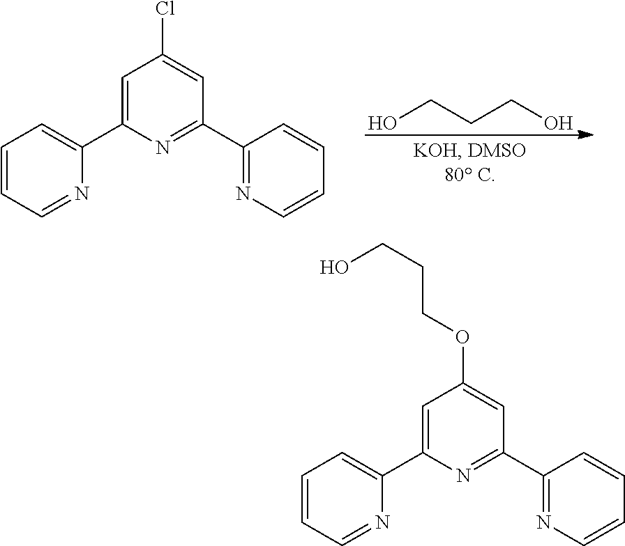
OCCCO.C1=CC=NC(C2=CC(Cl)=CC(C3=NC=CC=C3)=N2)=C1.C1=CC=NC(C2=CC(OCCCO)=CC(C3=NC=CC=C3)=N2)=C1
